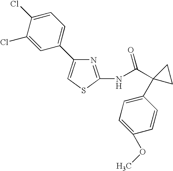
N1=C(NC(C2(C3=CC=C(OC)C=C3)CC2)=O)SC=C1C1=CC=C(Cl)C(Cl)=C1
